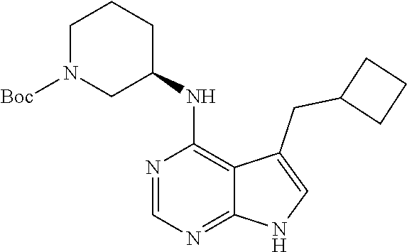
N1=CN=C2C(=C1NC1CCCN([Boc])C1)C(CC1CCC1)=CN2
